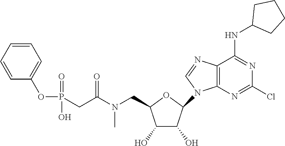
O1C(CN(C(CP(=O)(O)OC2=CC=CC=C2)=O)C)C(O)C(O)C1N1C=NC2=C1N=C(Cl)N=C2NC1CCCC1
